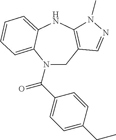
C1C2=C(NC3=CC=CC=C3N1C(C1=CC=C(CC)C=C1)=O)N(C)N=C2
